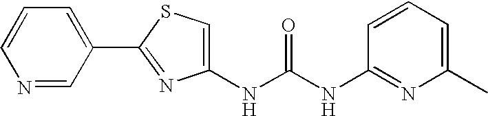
N1=CC(C2=NC(NC(NC3=NC(C)=CC=C3)=O)=CS2)=CC=C1
